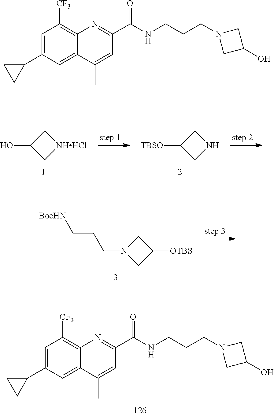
C1C(O)C[NHHCl]1.C1C([TBSO])CN1.C1=C(C2CC2)C=C2C(=C1[CF3])N=C(C(NCCCN1CC(O)C1)=O)C=C2C.C1N(CCC[BocHN])CC1[OTBS].C1=C(C2CC2)C=C2C(=C1[CF3])N=C(C(NCCCN1CC(O)C1)=O)C=C2C
